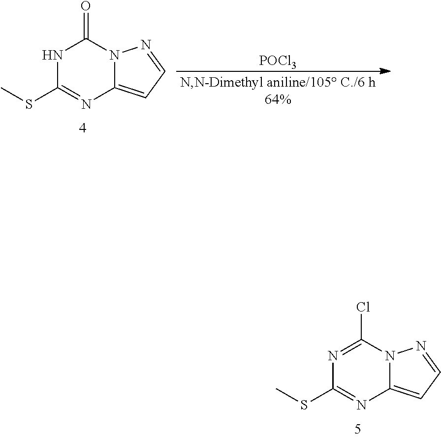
N1=C(Cl)N2C(=CC=N2)N=C1SC.N1C(SC)=NC2=CC=NN2C1=O.[POCl3]
